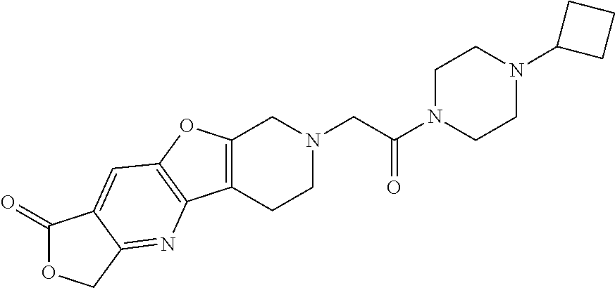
C1N(C(CN2CC3=C(CC2)C2=C(O3)C=C3C(=N2)COC3=O)=O)CCN(C2CCC2)C1
